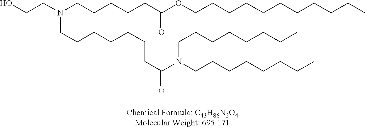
OCCN(CCCCCC(OCCCCCCCCCCC)=O)CCCCCCCC(N(CCCCCCCC)CCCCCCCC)=O
